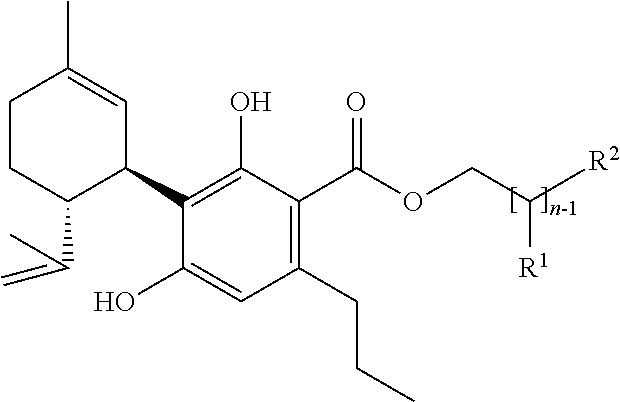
C1(CCC)=C(C(OCC([R1])[R2])=O)C(O)=C(C2C=C(C)CCC2C(C)=C)C(O)=C1
